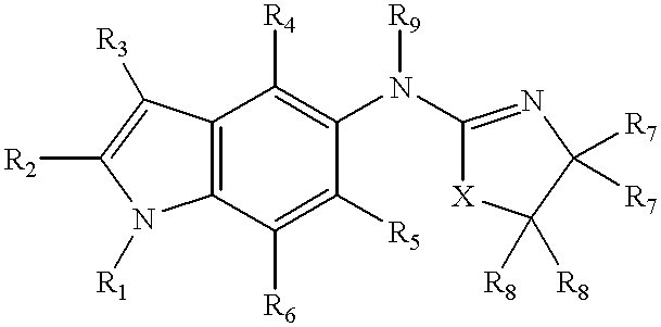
C12=C(C([R6])=C([R5])C(N([R9])C3=NC([R7])([R7])C([R8])([R8])[X]3)=C1[R4])N([R1])C([R2])=C2[R3]
